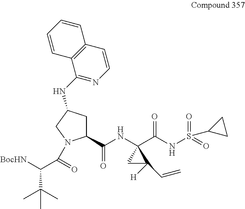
C1(C(NC2(C(NS(=O)(=O)C3CC3)=O)CC2([H])C=C)=O)CC(NC2=NC=CC3=C2C=CC=C3)CN1C(C([BocHN])C(C)(C)C)=O
